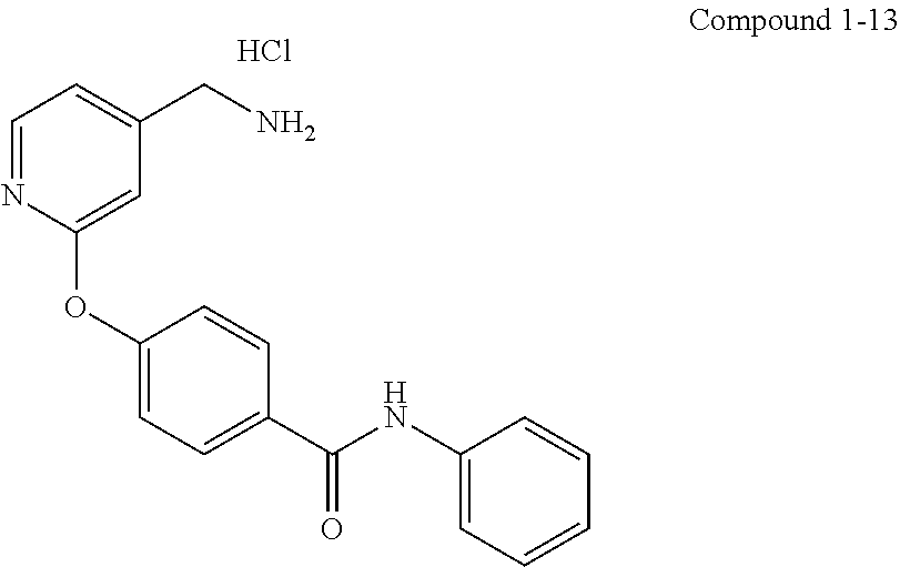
Cl.C1=NC(OC2=CC=C(C(NC3=CC=CC=C3)=O)C=C2)=CC(CN)=C1
